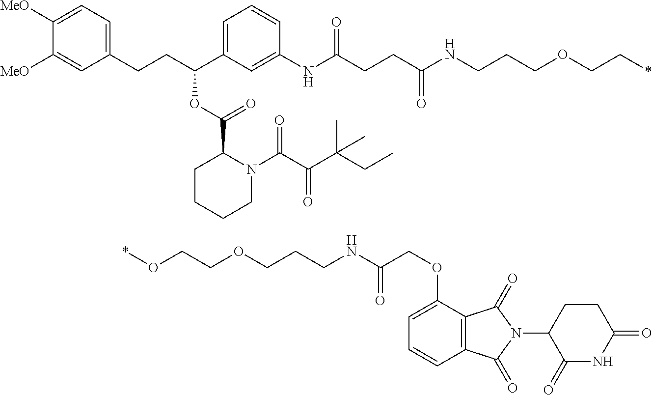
N(C(COC1=CC=CC2=C1C(=O)N(C1CCC(=O)NC1=O)C2=O)=O)CCCOCCO*.C1(CCC(C2=CC=CC(NC(CCC(NCCCOCC*)=O)=O)=C2)OC(C2CCCCN2C(C(C(CC)(C)C)=O)=O)=O)=CC=C([MeO])C([MeO])=C1
